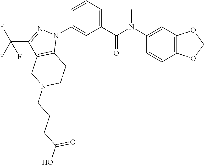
C1(N(C(C2=CC=CC(N3C4=C(C(C(F)(F)F)=N3)CN(CCCC(O)=O)CC4)=C2)=O)C)=CC2=C(C=C1)OCO2
